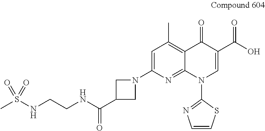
C1=C(N2CC(C(NCCNS(C)(=O)=O)=O)C2)N=C2C(=C1C)C(=O)C(C(O)=O)=CN2C1=NC=CS1
